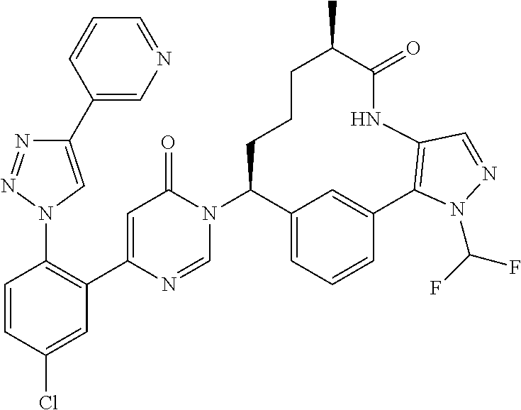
C1=CC(Cl)=CC(C2=CC(=O)N(C3C4=CC=CC(=C4)C4=C(NC(=O)C(C)CCC3)C=NN4C(F)F)C=N2)=C1N1C=C(C2=CN=CC=C2)N=N1
